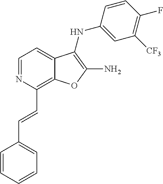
C1=NC(C=CC2=CC=CC=C2)=C2C(=C1)C(NC1=CC([CF3])=C(F)C=C1)=C(N)O2
